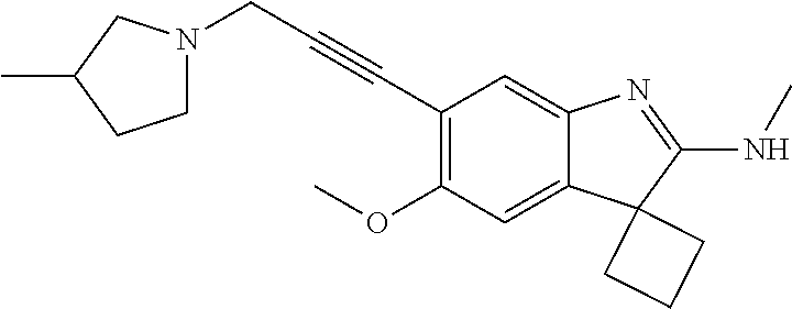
C12=CC(OC)=C(C#CCN3CCC(C)C3)C=C1N=C(NC)C21CCC1
